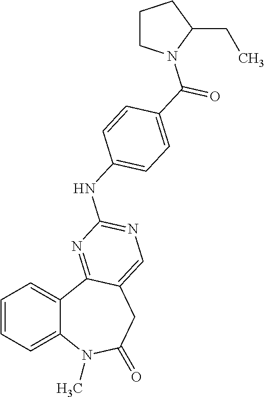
C1=CC=C2C(=C1)C1=NC(NC3=CC=C(C(=O)N4CCCC4CC)C=C3)=NC=C1CC(=O)N2C
